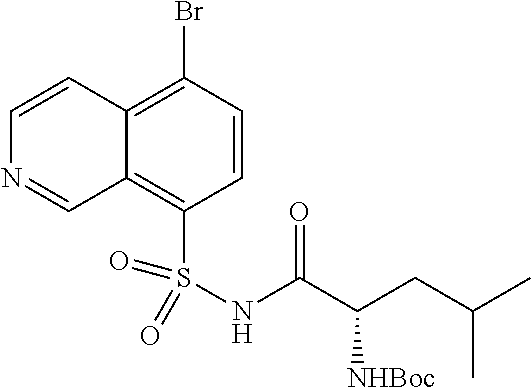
C1=CC2=C(Br)C=CC(S(NC(C(CC(C)C)[NHBoc])=O)(=O)=O)=C2C=N1
